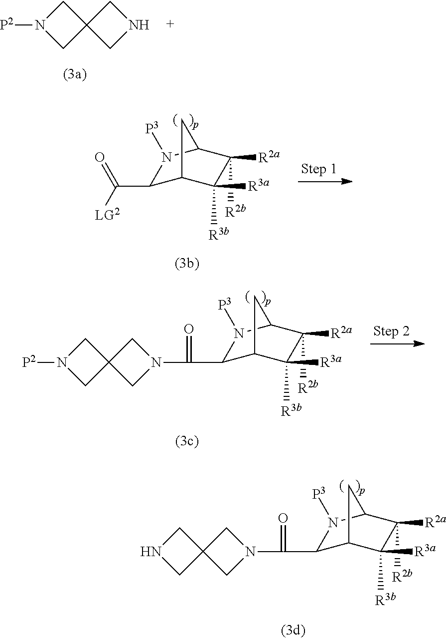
C1([R2b])([R2a])C([R3a])([R3b])C2C(C(=O)N3CC4(CNC4)C3)N([P3])C1C2.N1([P2])CC2(C1)CNC2.C1([R2b])([R2a])C([R3a])([R3b])C2C(C([LG2])=O)N([P3])C1C2.C1([R2b])([R2a])C([R3a])([R3b])C2C(C(=O)N3CC4(CN([P2])C4)C3)N([P3])C1C2
